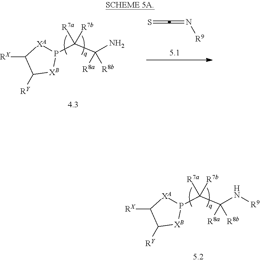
C(C(N[R9])([R8b])[R8a])(P1[XA]C([RX])C([RY])[XB]1)([R7b])[R7a].S=C=N[R9].C(C(N)([R8b])[R8a])(P1[XA]C([RX])C([RY])[XB]1)([R7b])[R7a]
